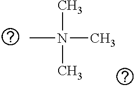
N(C)(C)(C)C
